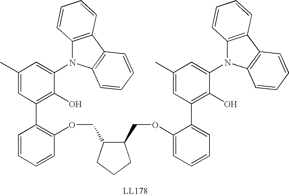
C1=CC=CC(OCC2C(COC3=CC=CC=C3C3=C(O)C(N4C5=C(C6=C4C=CC=C6)C=CC=C5)=CC(C)=C3)CCC2)=C1C1=C(O)C(N2C3=C(C4=C2C=CC=C4)C=CC=C3)=CC(C)=C1
